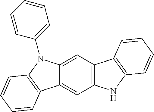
C12=CC3=C(C=C1N(C1=CC=CC=C1)C1=C2C=CC=C1)C1=C(N3)C=CC=C1
